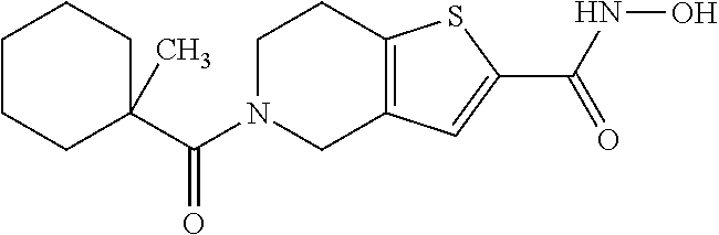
C1N(C(C2(C)CCCCC2)=O)CC2=C(C1)SC(C(=O)NO)=C2
